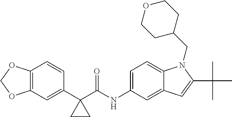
C1(C2(C(NC3=CC=C4C(=C3)C=C(C(C)(C)C)N4CC3CCOCC3)=O)CC2)=CC2=C(C=C1)OCO2
